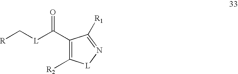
C1(C([L]C[R])=O)=C([R2])[L]N=C1[R1]
